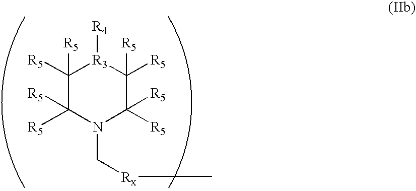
C1([R5])([R5])C([R5])([R5])N(C[Rx]C)C([R5])([R5])C([R5])([R5])[R3]1[R4]
